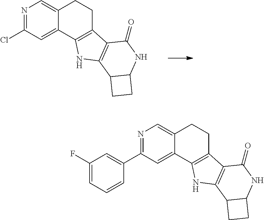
N1=C(Cl)C=C2C(=C1)CCC1=C2NC2=C1C(=O)NC1C2CC1.N1=C(C2=CC(F)=CC=C2)C=C2C(=C1)CCC1=C2NC2=C1C(=O)NC1C2CC1
